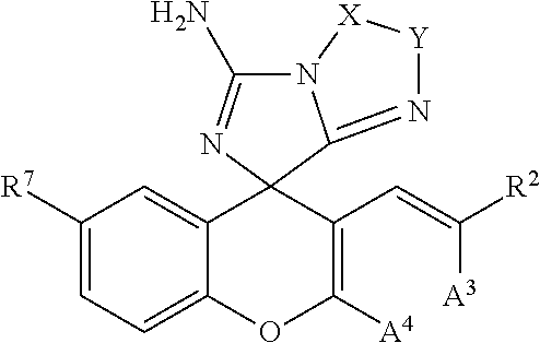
C1([R7])=CC=C2C(=C1)C1(C(C=C([A3])[R2])=C([A4])O2)C2=N[Y][X]N2C(N)=N1
